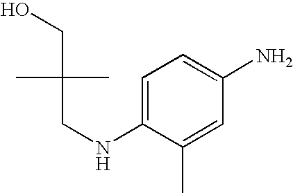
OCC(CNC1=CC=C(N)C=C1C)(C)C
